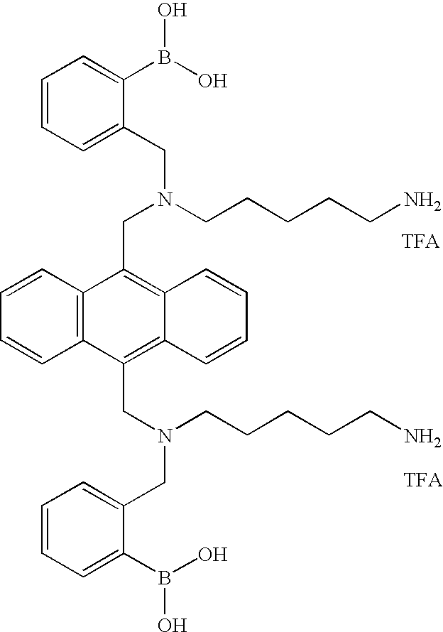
C1=CC2=C(C=C1)C(CN(CCCCCN)CC1=CC=CC=C1B(O)O)=C1C(=C2CN(CCCCCN)CC2=CC=CC=C2B(O)O)C=CC=C1
